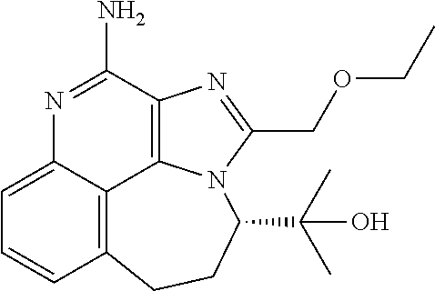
C12=C3C(=CC=C1)N=C(N)C1=C3N(C(COCC)=N1)C(C(C)(C)O)CC2
